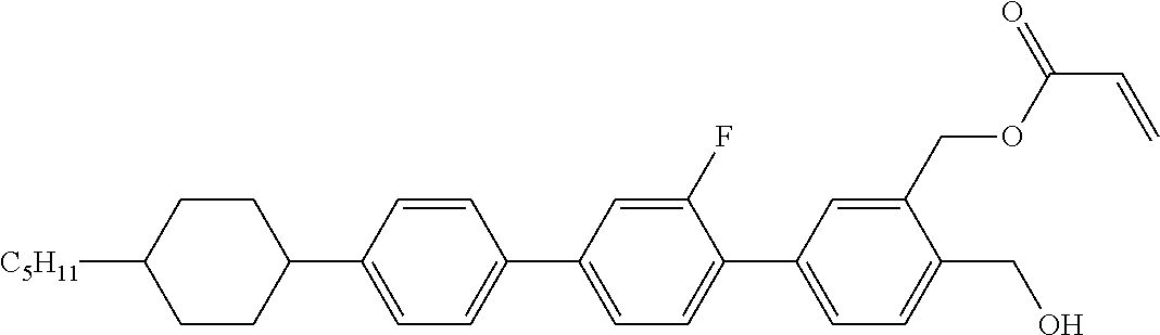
C1CC([C5H11])CCC1C1=CC=C(C2=CC=C(C3=CC=C(CO)C(COC(C=C)=O)=C3)C(F)=C2)C=C1
